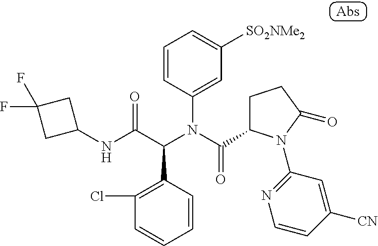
C1(NC(C(N(C(=O)C2CCC(=O)N2C2=NC=CC([CN])=C2)C2=CC([SO2NMe2])=CC=C2)C2=C(Cl)C=CC=C2)=O)CC(F)(F)C1
